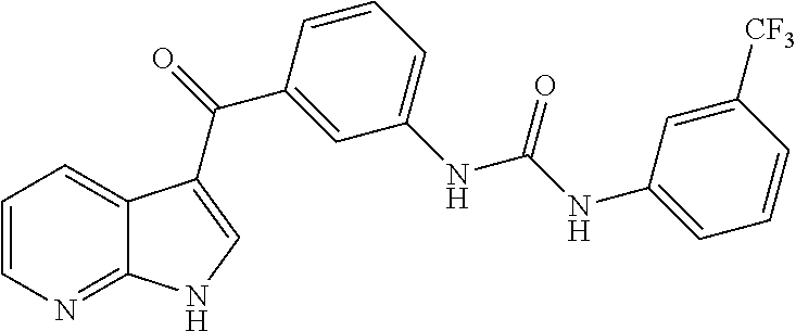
C1=CN=C2C(=C1)C(C(=O)C1=CC(NC(NC3=CC=CC([CF3])=C3)=O)=CC=C1)=CN2
